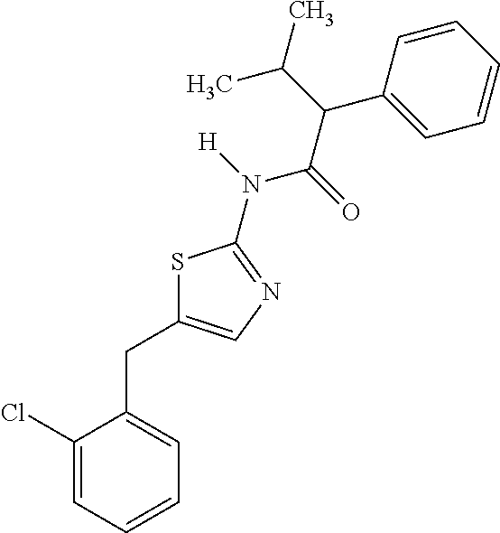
C1(Cl)=CC=CC=C1CC1=CN=C(N([H])C(=O)C(C(C)C)C2=CC=CC=C2)S1
